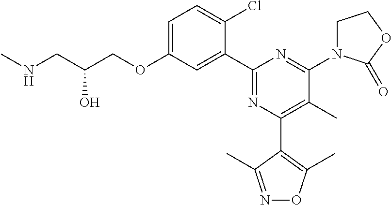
C1=C(OCC(CNC)O)C=C(C2=NC(C3=C(C)ON=C3C)=C(C)C(N3CCOC3=O)=N2)C(Cl)=C1
